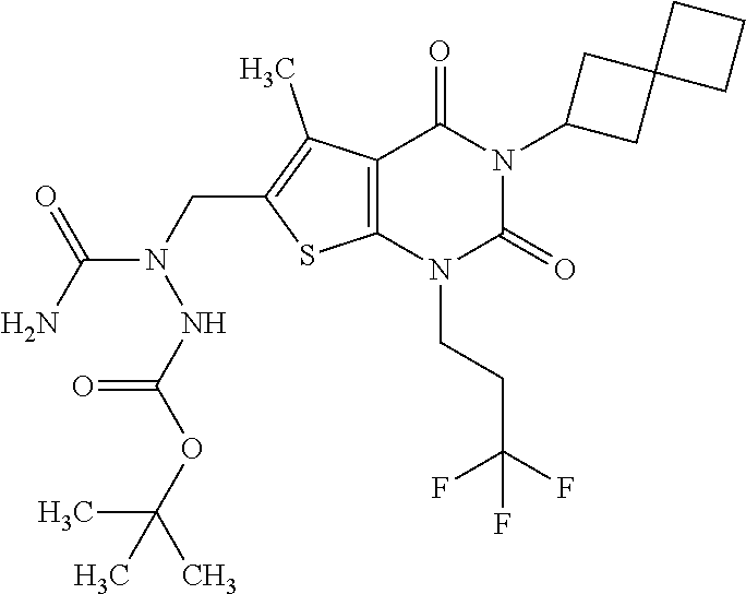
C12=C(N(CCC(F)(F)F)C(=O)N(C3CC4(C3)CCC4)C1=O)SC(CN(C(N)=O)NC(OC(C)(C)C)=O)=C2C
